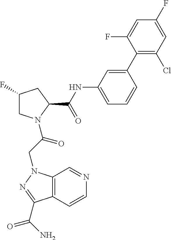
C1(F)CN(C(CN2C3=C(C=CN=C3)C(C(N)=O)=N2)=O)C(C(NC2=CC=CC(C3=C(Cl)C=C(F)C=C3F)=C2)=O)C1
